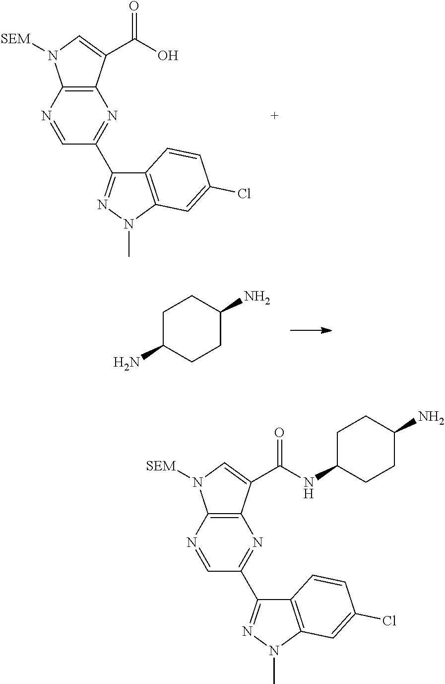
N1=CC(C2=NN(C)C3=C2C=CC(Cl)=C3)=NC2=C1N([SEM])C=C2C(NC1CCC(N)CC1)=O.N1=CC(C2=NN(C)C3=C2C=CC(Cl)=C3)=NC2=C1N([SEM])C=C2C(O)=O.NC1CCC(N)CC1
